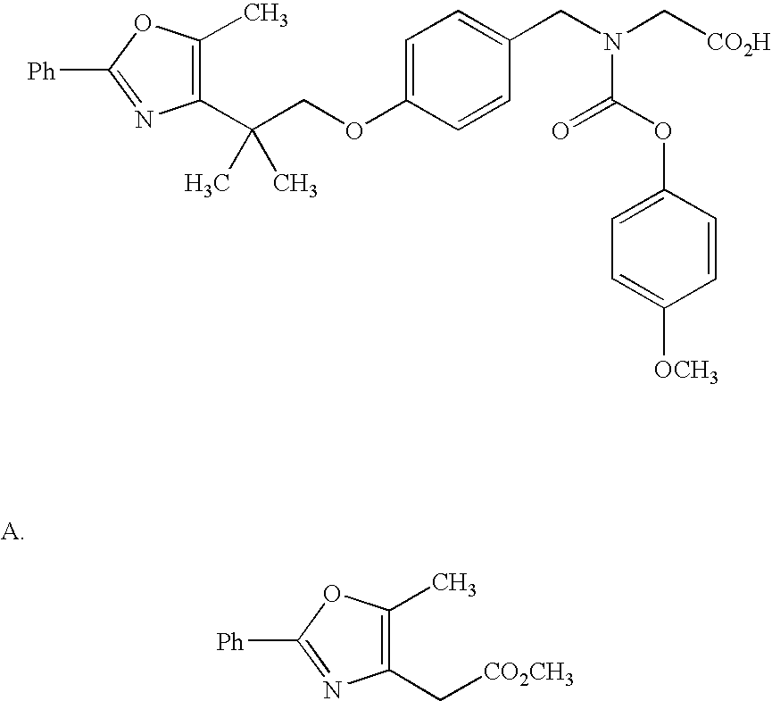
C1(C[CO2CH3])=C(C)OC([Ph])=N1.C1(C(COC2=CC=C(CN(C[CO2H])C(OC3=CC=C([OCH3])C=C3)=O)C=C2)(C)C)=C(C)OC([Ph])=N1
